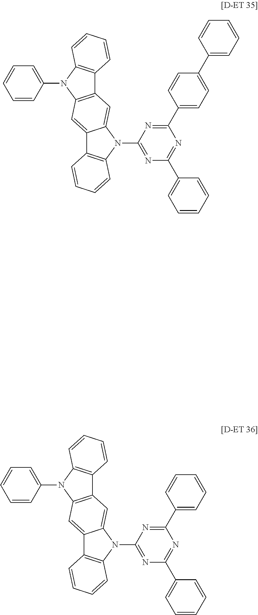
C1(N2C3=CC4=C(C=C3C3=C2C=CC=C3)N(C2=CC=CC=C2)C2=C4C=CC=C2)=NC(C2=CC=CC=C2)=NC(C2=CC=C(C3=CC=CC=C3)C=C2)=N1.C1(N2C3=CC4=C(C=C3C3=C2C=CC=C3)N(C2=CC=CC=C2)C2=C4C=CC=C2)=NC(C2=CC=CC=C2)=NC(C2=CC=CC=C2)=N1
